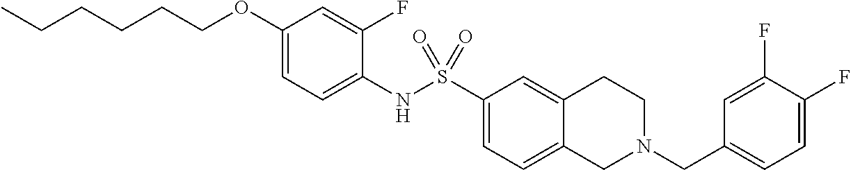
C1(OCCCCCC)=CC=C(NS(C2=CC=C3C(=C2)CCN(CC2=CC=C(F)C(F)=C2)C3)(=O)=O)C(F)=C1
